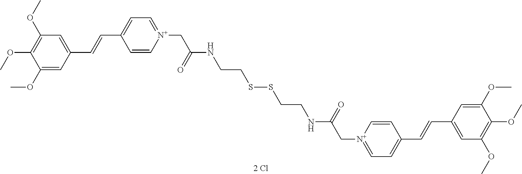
C1(OC)=CC(C=CC2=CC=[N+](CC(NCCSSCCNC(C[N+]3=CC=C(C=CC4=CC(OC)=C(OC)C(OC)=C4)C=C3)=O)=O)C=C2)=CC(OC)=C1OC
